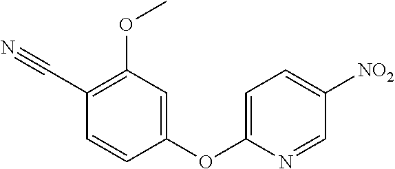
C1(OC2=CC=C([NO2])C=N2)=CC(OC)=C(C#N)C=C1
